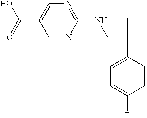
C(C1=CN=C(NCC(C2=CC=C(F)C=C2)(C)C)N=C1)(=O)O
